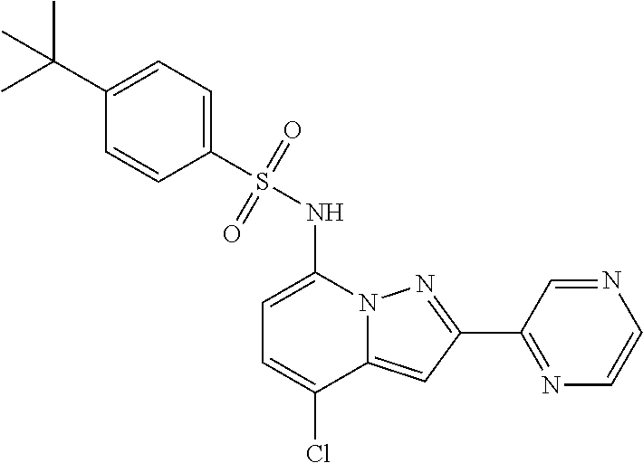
C1=C(NS(C2=CC=C(C(C)(C)C)C=C2)(=O)=O)N2C(=CC(C3=NC=CN=C3)=N2)C(Cl)=C1
